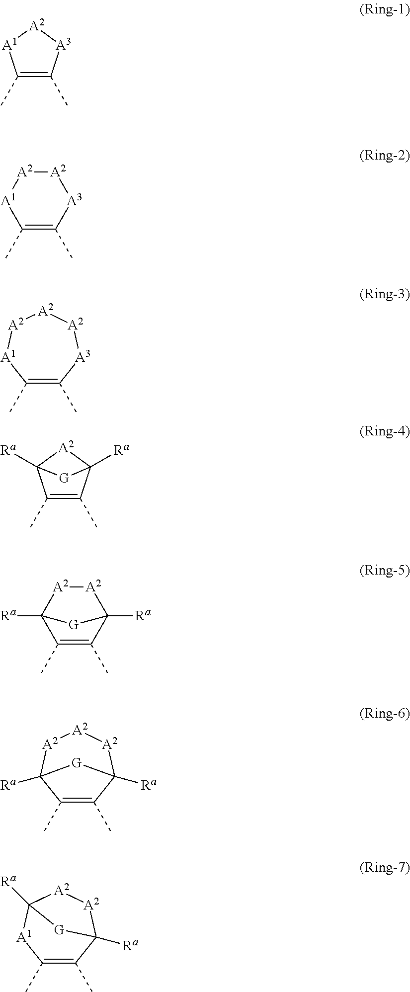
C1(C)=C(C)[A3][A2][A1]1.C1(C)=C(C)[A3][A2][A2][A1]1.C1(C)=C(C)[A3][A2][A2][A2][A1]1.C1(C)=C(C)C2([Ra])[A2]C1([Ra])[G]2.C1(C)=C(C)C2([Ra])[A2][A2]C1([Ra])[G]2.C1(C)=C(C)C2([Ra])[A2][A2][A2]C1([Ra])[G]2.C1(C)=C(C)C2([Ra])[A2][A2]C([Ra])([A1]1)[G]2
